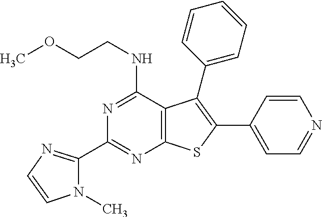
N1=C(NCCOC)C2=C(N=C1C1=NC=CN1C)SC(C1=CC=NC=C1)=C2C1=CC=CC=C1
